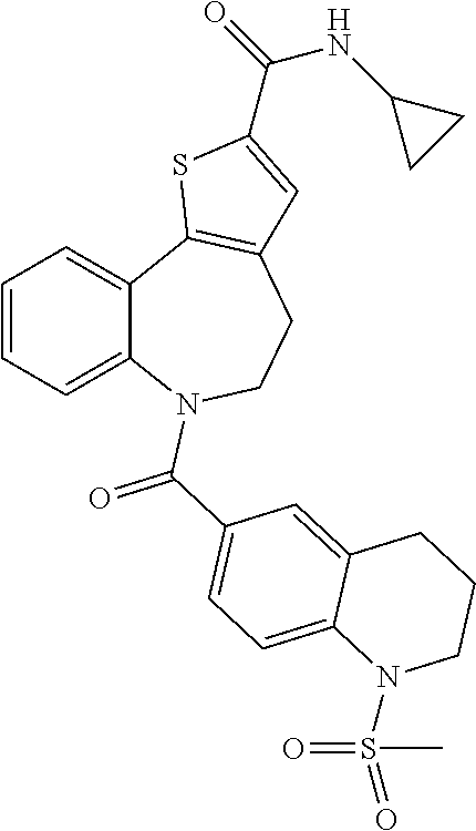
C1=CC=C2C(=C1)C1=C(CCN2C(C2=CC=C3C(=C2)CCCN3S(C)(=O)=O)=O)C=C(C(=O)NC2CC2)S1
